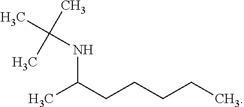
CC(CCCCC)NC(C)(C)C
